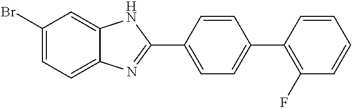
C1(Br)=CC=C2C(=C1)NC(C1=CC=C(C3=C(F)C=CC=C3)C=C1)=N2
